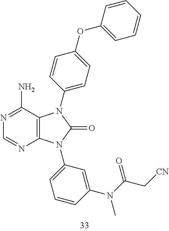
C12=C(C(N)=NC=N1)N(C1=CC=C(OC3=CC=CC=C3)C=C1)C(=O)N2C1=CC=CC(N(C(=O)C[CN])C)=C1
